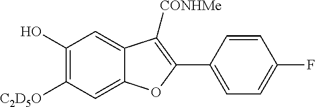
C12=CC(O)=C([C2D5O])C=C1OC(C1=CC=C(F)C=C1)=C2[CONHMe]
